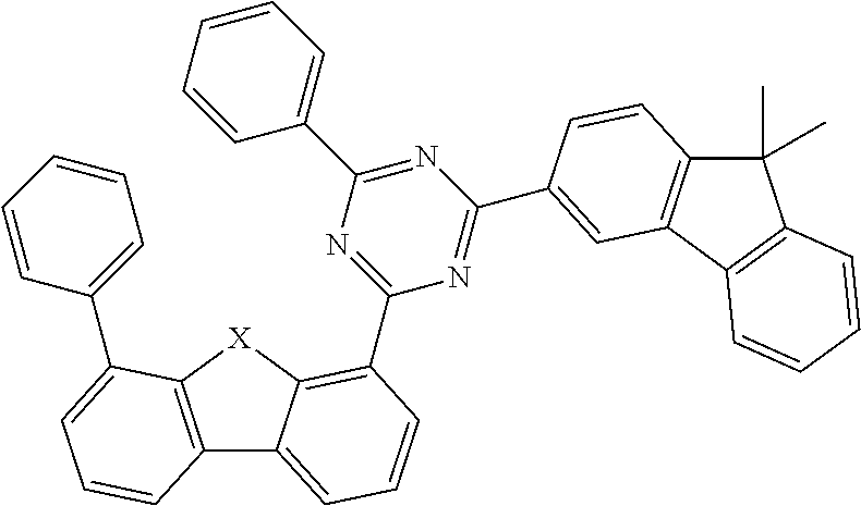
C12=C([X]C3=C(C4=NC(C5=CC=CC=C5)=NC(C5=CC6=C(C(C)(C)C7=C6C=CC=C7)C=C5)=N4)C=CC=C13)C(C1=CC=CC=C1)=CC=C2
